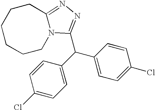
C1(Cl)=CC=C(C(C2=CC=C(Cl)C=C2)C2=NN=C3N2CCCCCC3)C=C1
